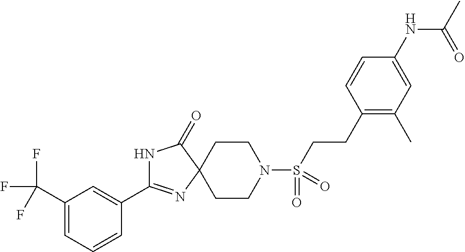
C1CN(S(CCC2=C(C)C=C(NC(C)=O)C=C2)(=O)=O)CCC12C(=O)NC(C1=CC(C(F)(F)F)=CC=C1)=N2
